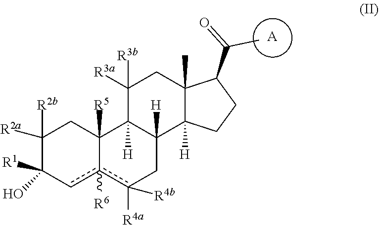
[A].C1([R2b])([R2a])C([R1])(O)cc2([R6])c([R4a])([R4b])CC3([H])C([H])(C2([R5])C1)C([R3b])([R3a])CC1(C)C3([H])CCC1C(=O)C
